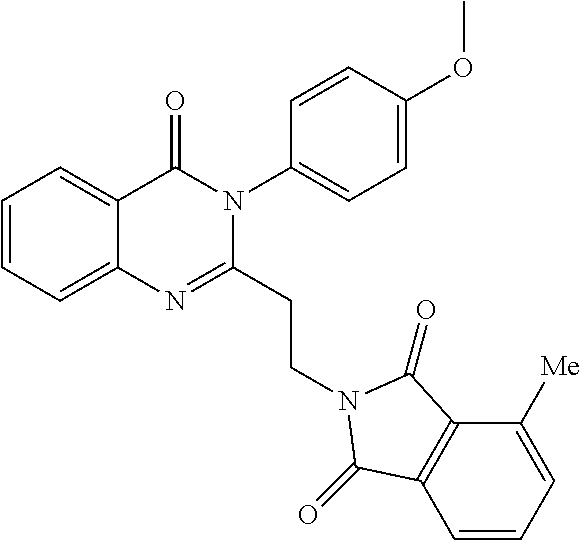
C1=CC=C2C(=C1)C(=O)N(C1=CC=C(OC)C=C1)C(CCN1C(=O)C3=C(C=CC=C3[Me])C1=O)=N2
